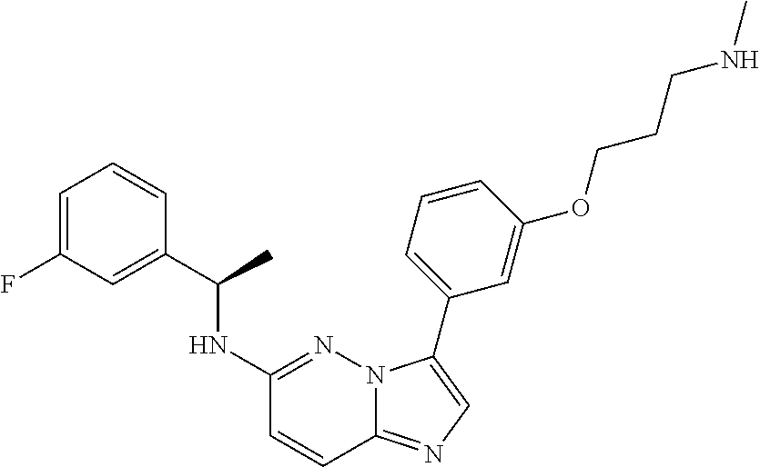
C1=C(F)C=C(C(NC2=NN3C(=NC=C3C3=CC=CC(OCCCNC)=C3)C=C2)C)C=C1
